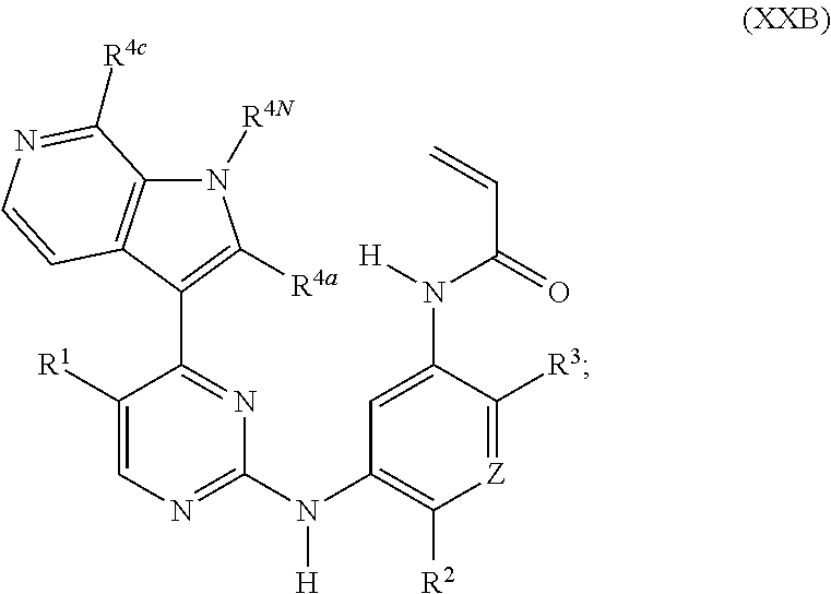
N1([R4N])C2=C(C(C3=NC(N([H])C4=C([R2])[Z]=C([R3])C(N([H])C(=O)C=C)=C4)=NC=C3[R1])=C1[R4a])C=CN=C2[R4c]
